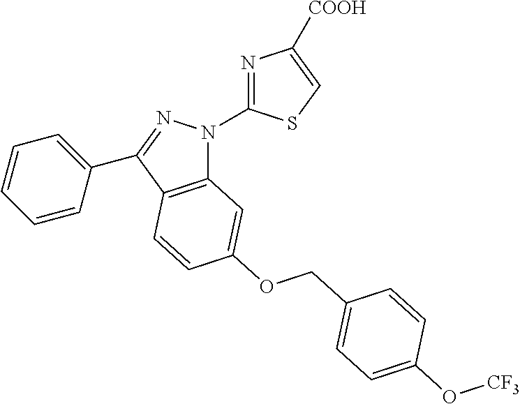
C12=C(C(C3=CC=CC=C3)=NN1C1=NC([COOH])=CS1)C=CC(OCC1=CC=C(O[CF3])C=C1)=C2
